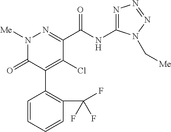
C1(C(NC2=NN=NN2C[Me])=O)=NN([Me])C(=O)C(C2=C(C(F)(F)F)C=CC=C2)=C1Cl
